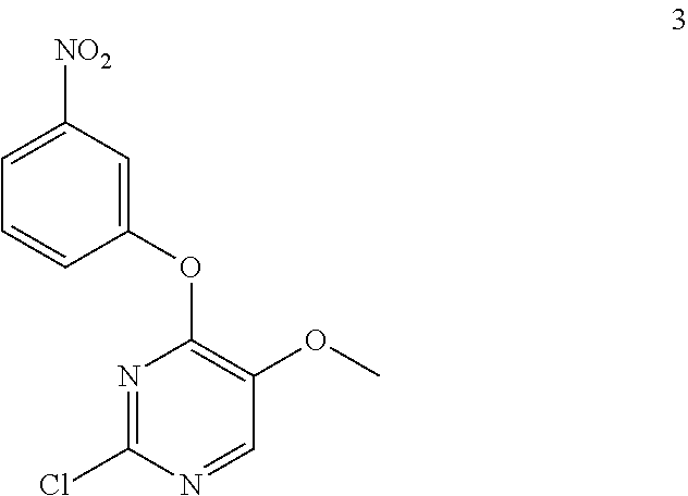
C1([NO2])=CC=CC(OC2=C(OC)C=NC(Cl)=N2)=C1
